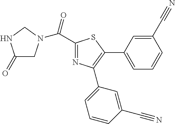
C1(C(=O)N2CC(=O)NC2)=NC(C2=CC=CC(C#N)=C2)=C(C2=CC=CC(C#N)=C2)S1
